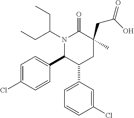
C1=C(Cl)C=CC(C2C(C3=CC=CC(Cl)=C3)CC(CC(O)=O)(C)C(=O)N2C(CC)CC)=C1
